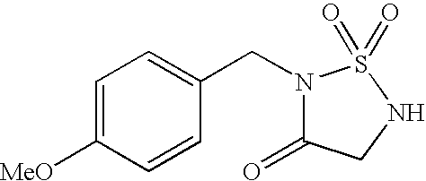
C1=C([MeO])C=CC(CN2C(=O)CNS2(=O)=O)=C1
